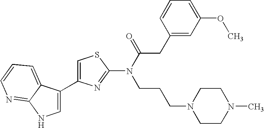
C1=C(C2=CNC3=NC=CC=C23)N=C(N(C(=O)CC2=CC(OC)=CC=C2)CCCN2CCN(C)CC2)S1
